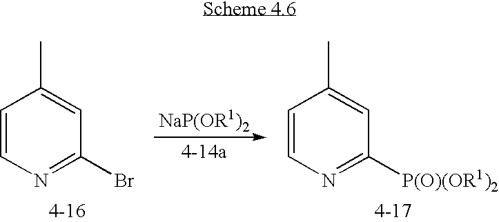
C1=CN=C(Br)C=C1C.C1=CN=C([P(O)(OR1)2])C=C1C
